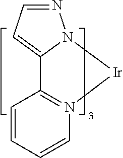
[Ir]1N2N=CC=C2C2=N1C=CC=C2
